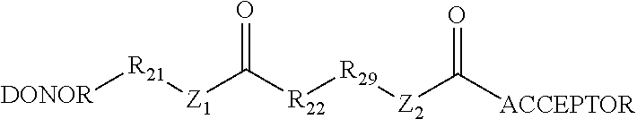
[DONOR][R21][Z1]C([R22][R29][Z2]C([ACCEPTOR])=O)=O
